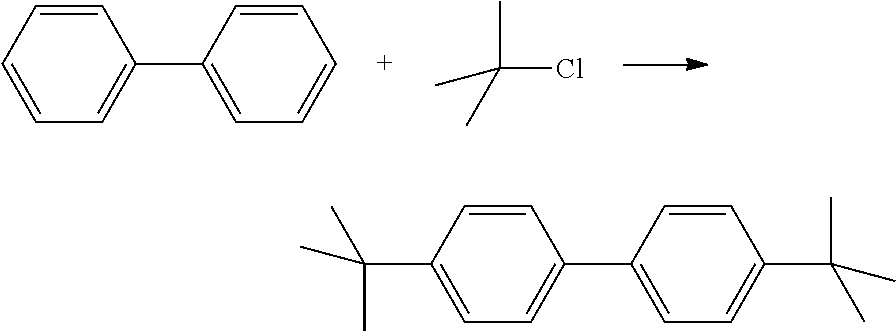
C1=CC=CC=C1C1=CC=CC=C1.CC(Cl)(C)C.C1=CC(C(C)(C)C)=CC=C1C1=CC=C(C(C)(C)C)C=C1
